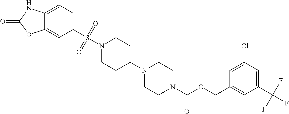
C12=CC(S(N3CCC(N4CCN(C(=O)OCC5=CC(C(F)(F)F)=CC(Cl)=C5)CC4)CC3)(=O)=O)=CC=C1NC(=O)O2
